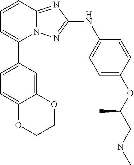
C1=CC2=NC(NC3=CC=C(OC(CN(C)C)C)C=C3)=NN2C(C2=CC=C3C(=C2)OCCO3)=C1
